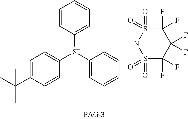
C1([S+](C2=CC=C(C(C)(C)C)C=C2)C2=CC=CC=C2)=CC=CC=C1.S1(=O)(=O)[N-]S(=O)(=O)C(F)(F)C(F)(F)C1(F)F
